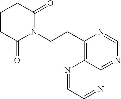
C1CC(=O)N(CCC2=C3C(=NC=N2)N=CC=N3)C(=O)C1
